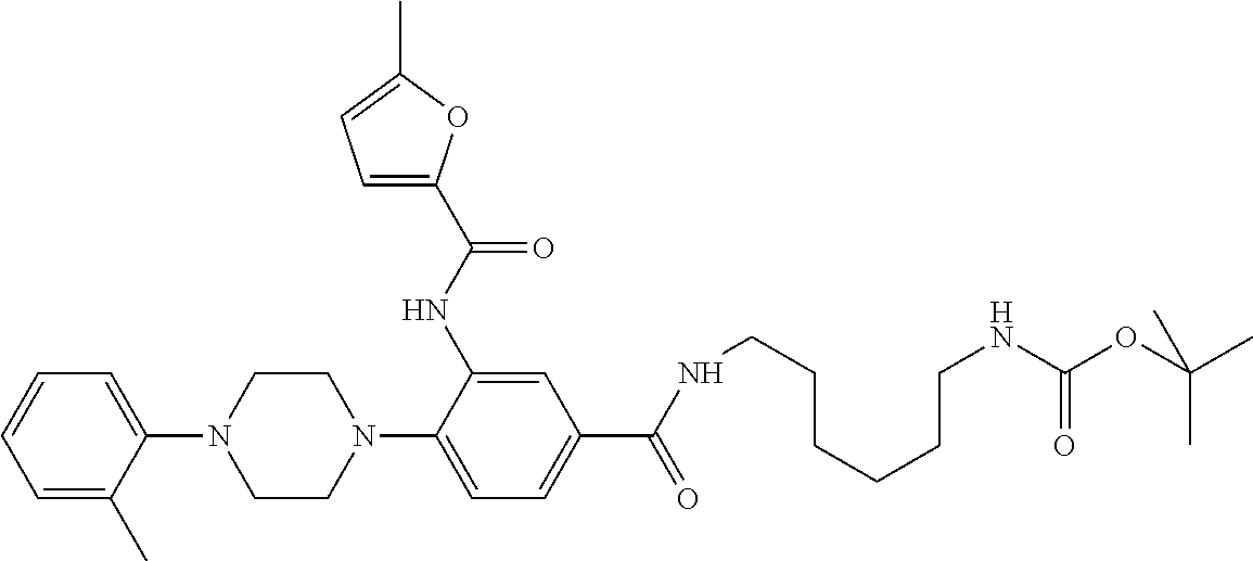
C1=C(C)C(N2CCN(C3=CC=C(C(NCCCCCCNC(OC(C)(C)C)=O)=O)C=C3NC(=O)C3=CC=C(C)O3)CC2)=CC=C1
